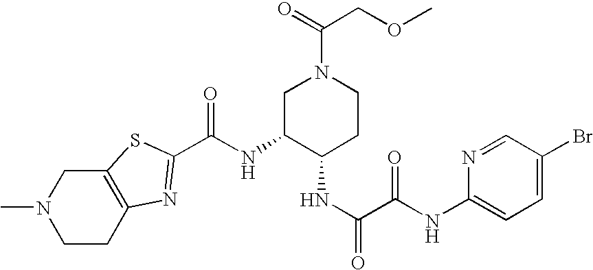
CN1CCC2=C(C1)SC(C(NC1C(NC(C(NC3=CC=C(Br)C=N3)=O)=O)CCN(C(=O)COC)C1)=O)=N2
